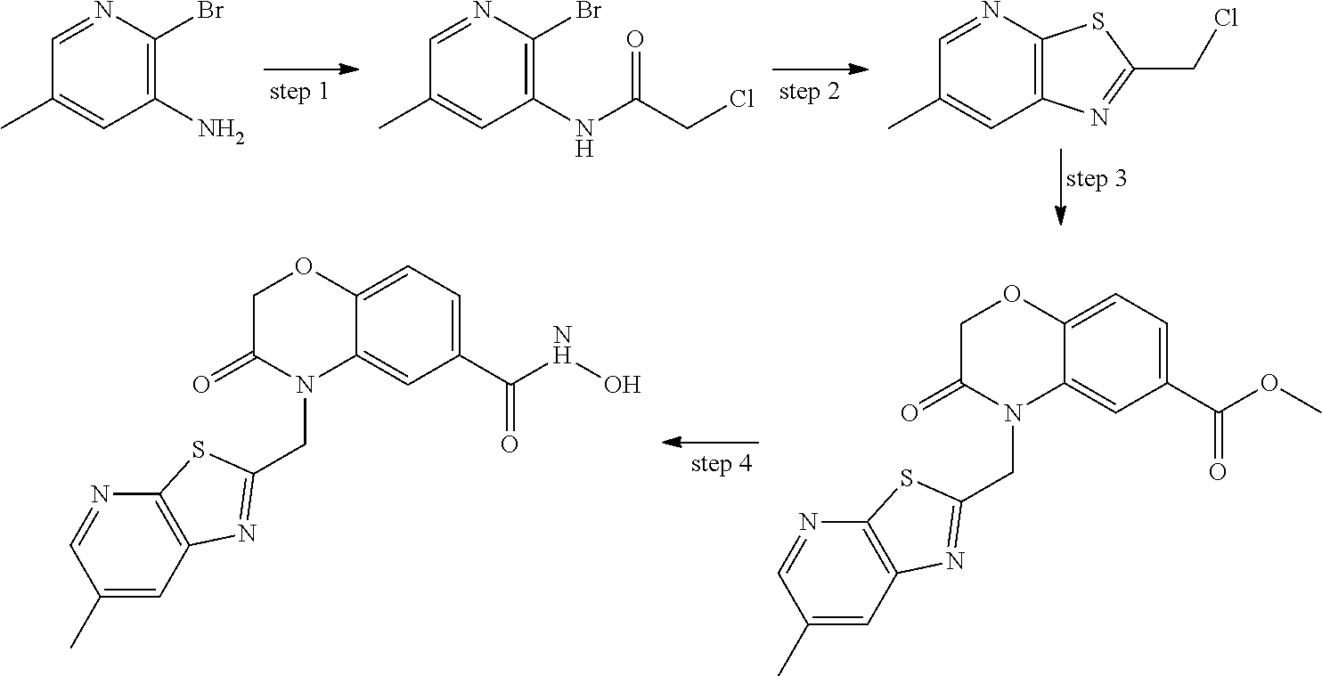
C1=NC(Br)=C(N)C=C1C.C1=NC(Br)=C(NC(CCl)=O)C=C1C.C1=NC2=C(C=C1C)N=C(CCl)S2.C1C(=O)N(CC2=NC3=C(N=CC(C)=C3)S2)C2=CC(C(OC)=O)=CC=C2O1.C1C(=O)N(CC2=NC3=C(N=CC(C)=C3)S2)C2=CC(C(NO)=O)=CC=C2O1
